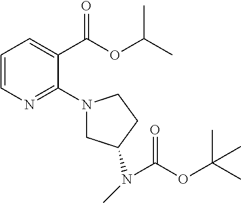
C1=CN=C(N2CC(N(C)C(OC(C)(C)C)=O)CC2)C(C(OC(C)C)=O)=C1
